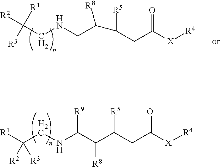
[R2]C(CNCC([R8])C([R5])CC([X][R4])=O)([R1])[R3].C(CC([X][R4])=O)(C(C(NCC([R1])([R2])[R3])[R9])[R8])[R5]
